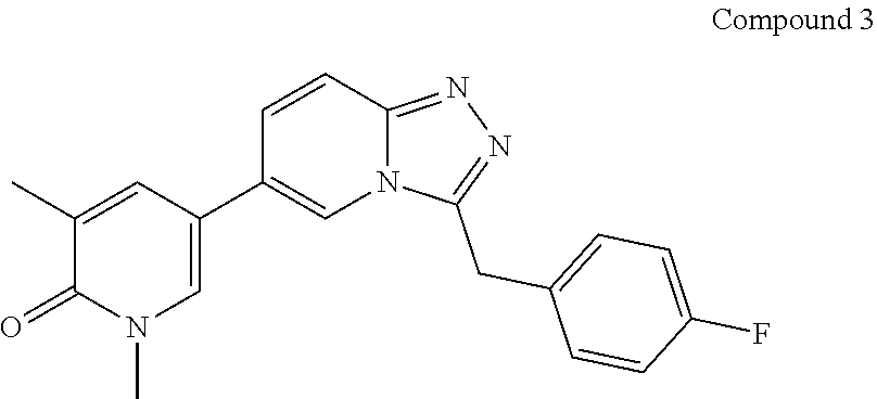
C1(C2=CN(C)C(=O)C(C)=C2)=CN2C(=NN=C2CC2=CC=C(F)C=C2)C=C1
